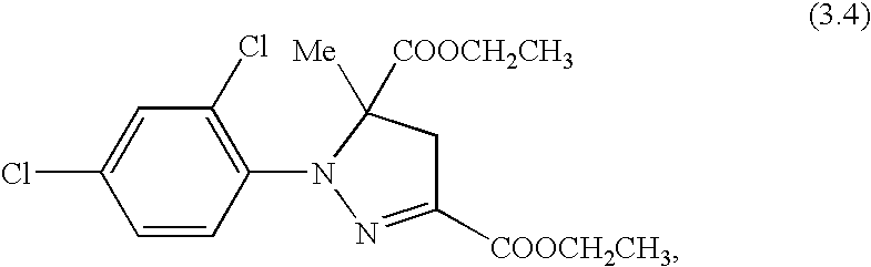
C1=CC(N2N=C([COOCH2CH3])CC2([Me])[COOCH2CH3])=C(Cl)C=C1Cl
